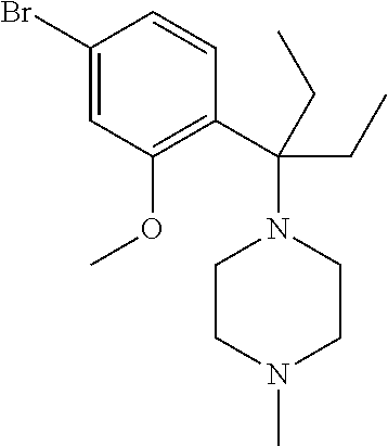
C1(Br)=CC(OC)=C(C(N2CCN(C)CC2)(CC)CC)C=C1
